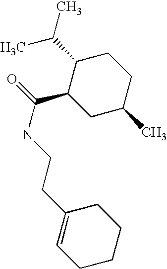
C1=C(CCNC(C2CC(C)CCC2C(C)C)=O)CCCC1
